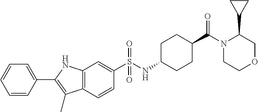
C12=C(C=C(S(NC3CCC(C(N4CCOCC4C4CC4)=O)CC3)(=O)=O)C=C1)NC(C1=CC=CC=C1)=C2C
